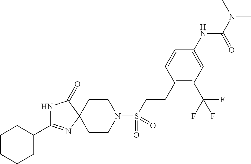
C1CN(S(CCC2=C(C(F)(F)F)C=C(NC(N(C)C)=O)C=C2)(=O)=O)CCC12C(=O)NC(C1CCCCC1)=N2
